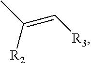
C(=C[R3])(C)[R2]
